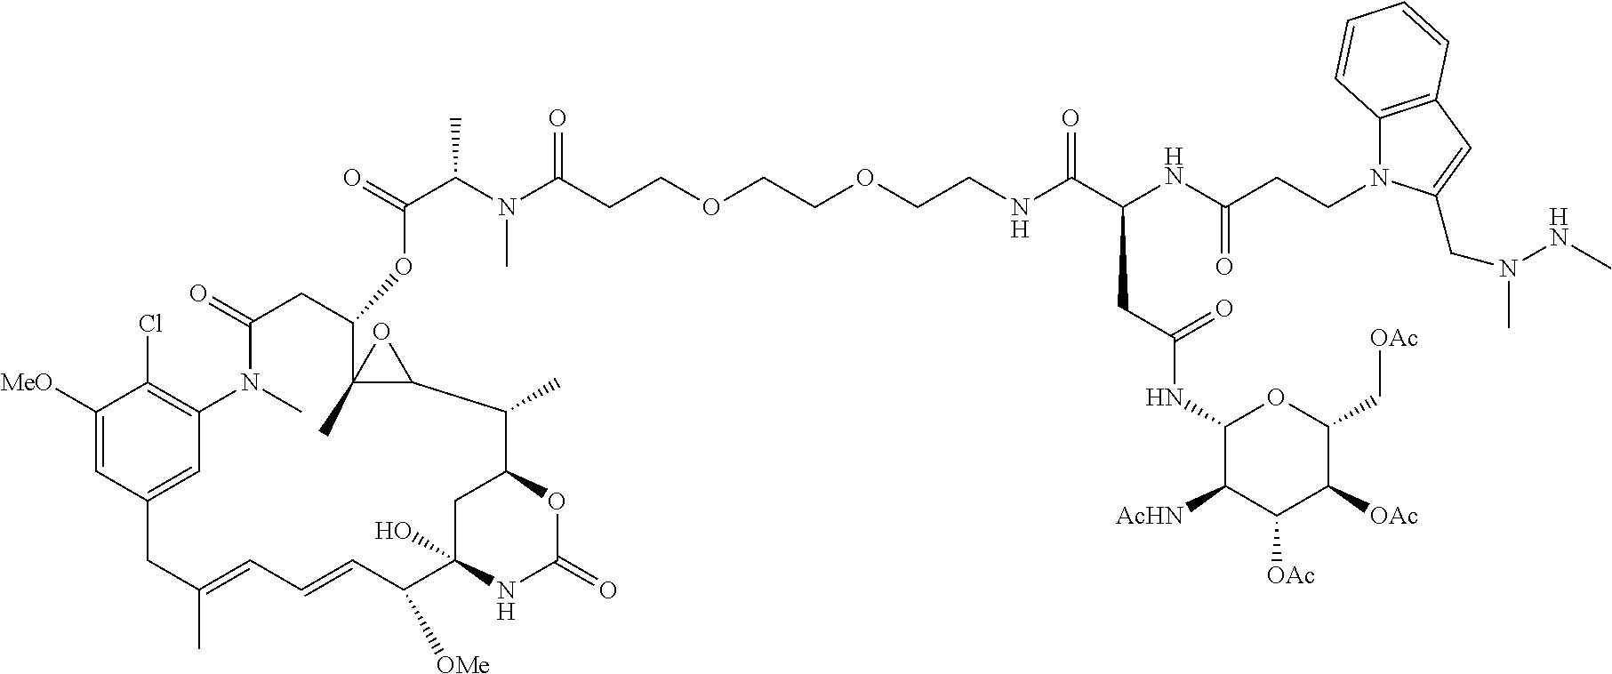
C1C2(O)NC(=O)OC1C(C)C1C(C)(O1)C(OC(=O)C(C)N(C)C(=O)CCOCCOCCNC(C(NC(CCN1C3=C(C=C1CN(NC)C)C=CC=C3)=O)CC(=O)NC1C([AcHN])C([OAc])C([OAc])C(C[OAc])O1)=O)CC(=O)N(C)C1=C(Cl)C([MeO])=CC(=C1)CC(C)=CC=CC2[OMe]
